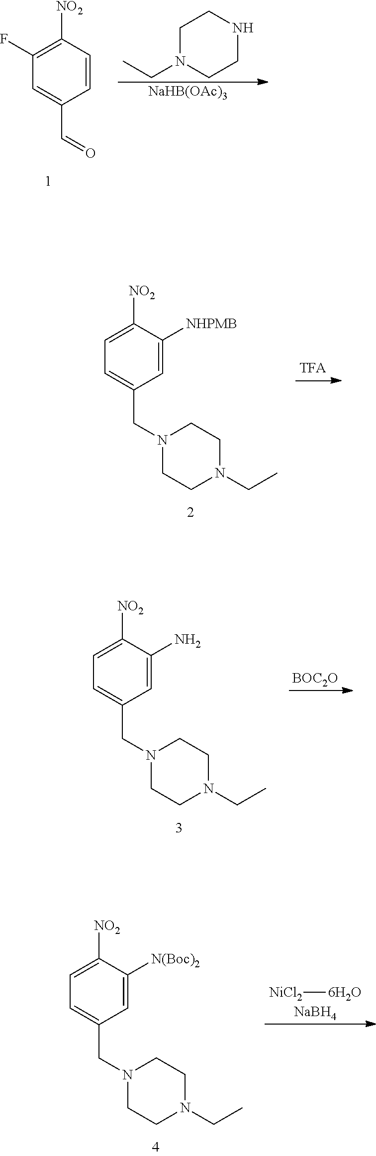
C1=CC([NO2])=C(F)C=C1C=O.C1N(CC)CCNC1.[NaHB(OAc)3].C1=C([NHPMB])C([NO2])=CC=C1CN1CCN(CC)CC1.C1=C(N)C([NO2])=CC=C1CN1CCN(CC)CC1.[BOC2O].C1=C([N(Boc)2])C([NO2])=CC=C1CN1CCN(CC)CC1.[NiCl2][6H2O].[NaBH4]
